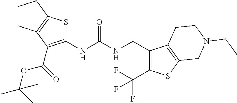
C1CC2=C(C1)SC(NC(NCC1=C(C(F)(F)F)SC3=C1CCN(CC)C3)=O)=C2C(OC(C)(C)C)=O
